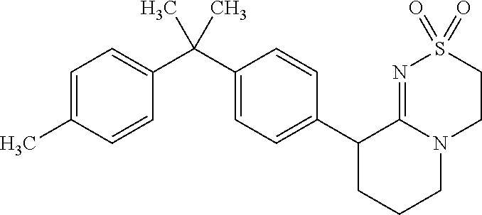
C1(C(C2=CC=C(C)C=C2)(C)C)=CC=C(C2CCCN3C2=NS(=O)(=O)CC3)C=C1
